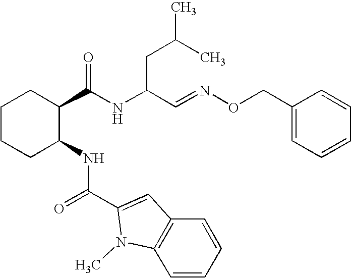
C1CCC(NC(=O)C2=CC3=C(C=CC=C3)N2C)C(C(NC(C=NOCC2=CC=CC=C2)CC(C)C)=O)C1
